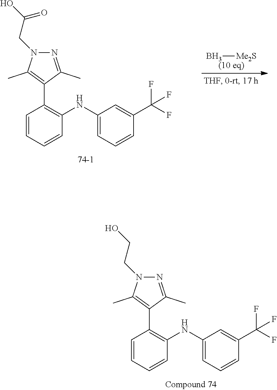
C1=CC=CC(NC2=CC=CC(C(F)(F)F)=C2)=C1C1=C(C)N(CCO)N=C1C.C1=CC=CC(NC2=CC=CC(C(F)(F)F)=C2)=C1C1=C(C)N(CC(O)=O)N=C1C.B[Me2S]
